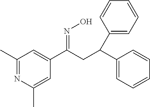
C1(C)=NC(C)=CC(C(CC(C2=CC=CC=C2)C2=CC=CC=C2)=NO)=C1
